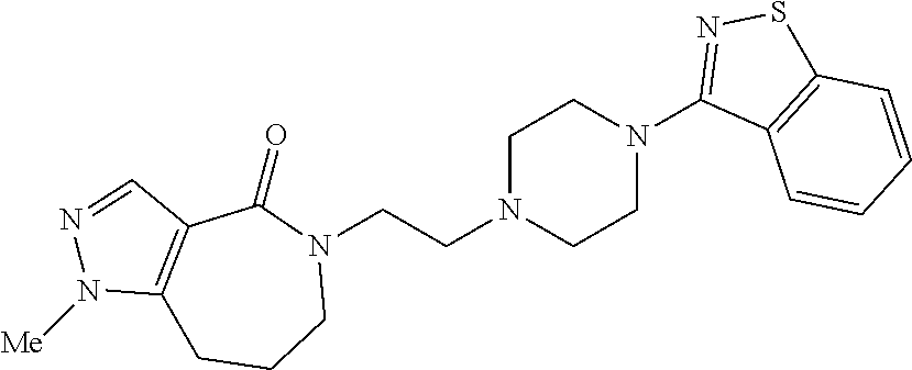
N1(CCN2CCN(C3=NSC4=C3C=CC=C4)CC2)C(=O)C2=C(CCC1)N([Me])N=C2
